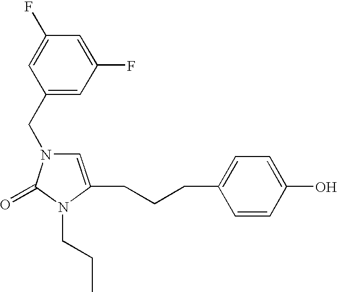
C1(CN2C=C(CCCC3=CC=C(O)C=C3)N(CCC)C2=O)=CC(F)=CC(F)=C1
